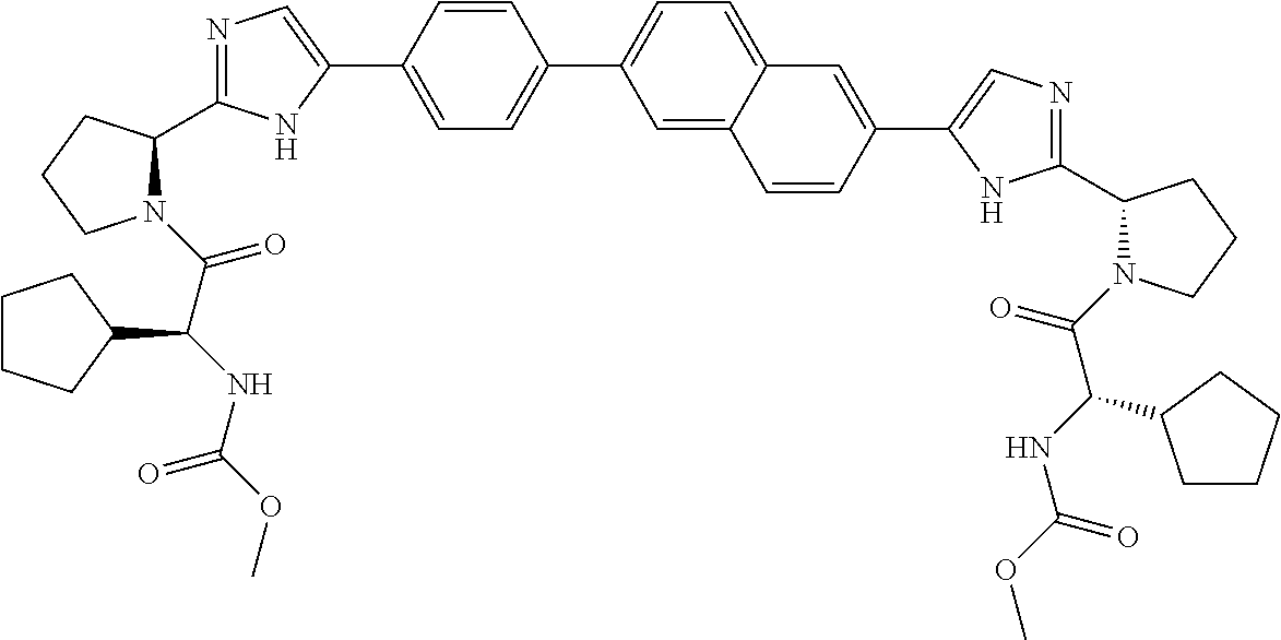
N1=C(C2N(C(=O)C(NC(=O)OC)C3CCCC3)CCC2)NC(C2=CC=C(C3=CC=C4C(=C3)C=CC(C3=CN=C(C5N(C(=O)C(NC(OC)=O)C6CCCC6)CCC5)N3)=C4)C=C2)=C1
